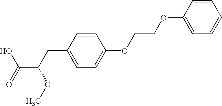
C1=CC(OCCOC2=CC=C(CC(C(=O)O)OC)C=C2)=CC=C1
